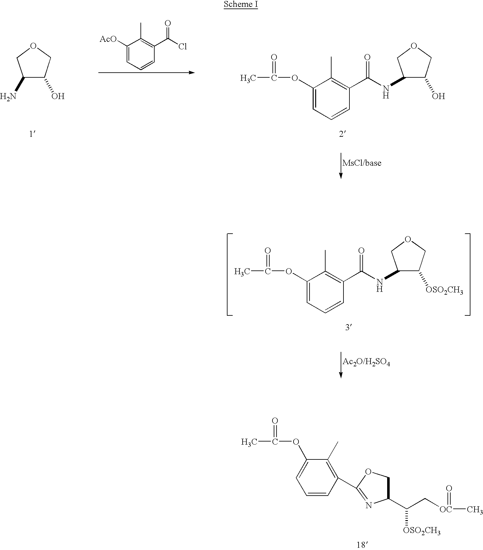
C1(OC(C)=O)=CC=CC(C2=NC(C(C[OC](C)=O)[OSO2CH3])CO2)=C1C.C1C(N)C(O)CO1.C1([AcO])=CC=CC(C(Cl)=O)=C1C.C1C(NC(C2=C(C)C(OC(C)=O)=CC=C2)=O)C(O)CO1.C1C(NC(C2=C(C)C(OC(C)=O)=CC=C2)=O)C([OSO2CH3])CO1
